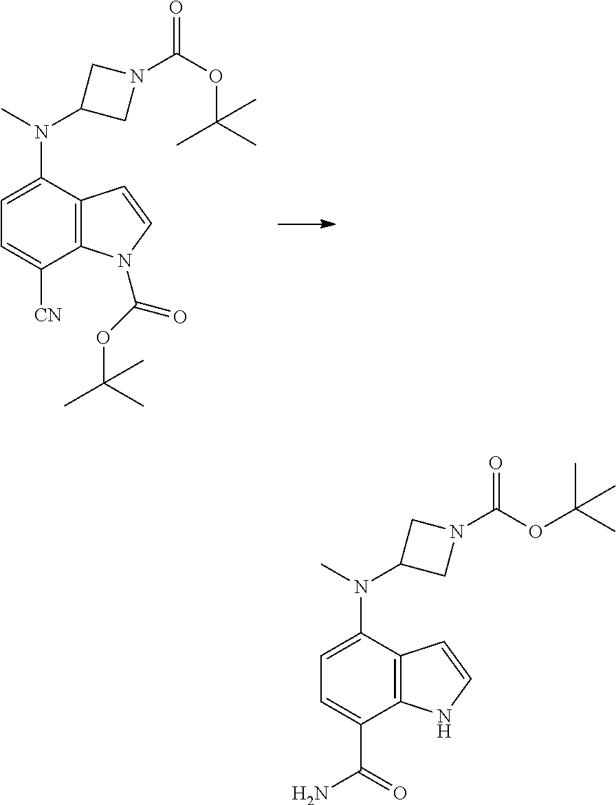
C1=C(N(C)C2CN(C(OC(C)(C)C)=O)C2)C2=C(C(C(=O)N)=C1)NC=C2.C1=C(N(C)C2CN(C(OC(C)(C)C)=O)C2)C2=C(C([CN])=C1)N(C(=O)OC(C)(C)C)C=C2
